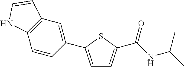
C1=C(C2=CC3=C(C=C2)NC=C3)SC(C(NC(C)C)=O)=C1
